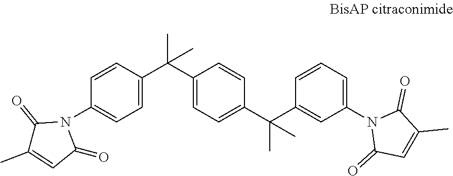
C1(C(C2=CC=C(N3C(=O)C=C(C)C3=O)C=C2)(C)C)=CC=C(C(C2=CC(N3C(=O)C=C(C)C3=O)=CC=C2)(C)C)C=C1
